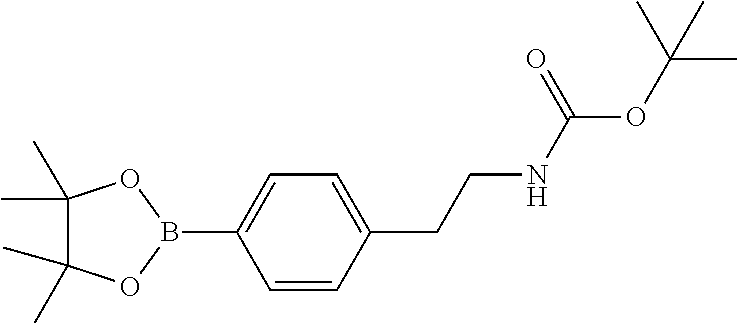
C1=CC(CCNC(OC(C)(C)C)=O)=CC=C1B1OC(C)(C)C(C)(C)O1
